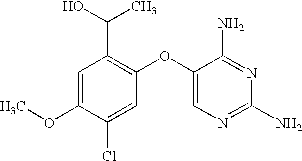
C1=C(OC)C(Cl)=CC(OC2=CN=C(N)N=C2N)=C1C(O)C
